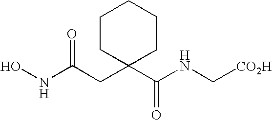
C1CC(CC(NO)=O)(C(NC[CO2H])=O)CCC1
